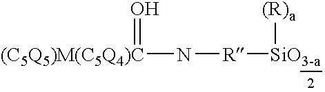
[(C5Q5)M(C5Q4)C](N[R][SiO3-a][(R)a])=O
